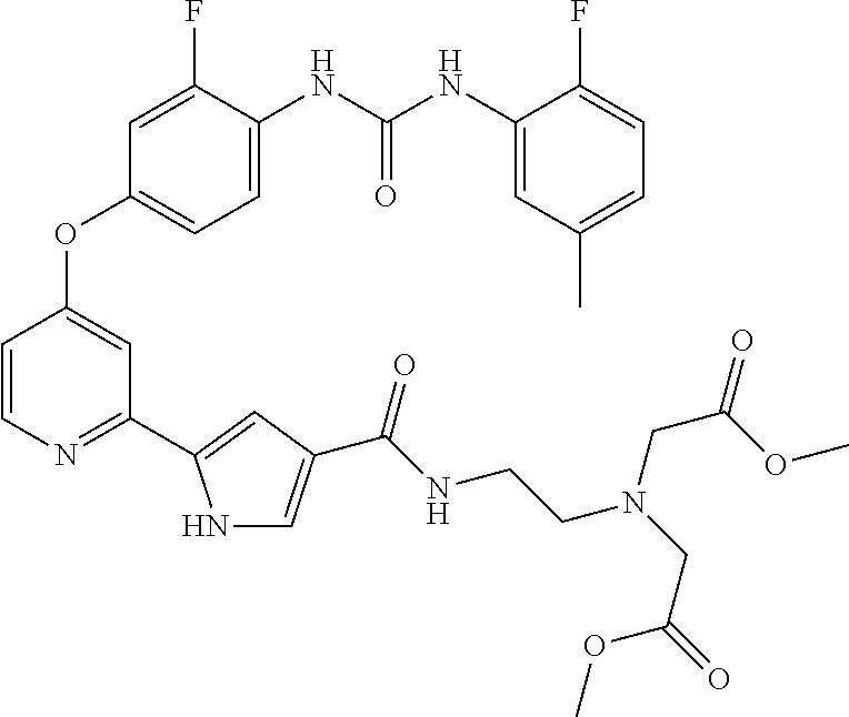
C1=C(NC(NC2=CC(C)=CC=C2F)=O)C(F)=CC(OC2=CC(C3=CC(C(NCCN(CC(=O)OC)CC(=O)OC)=O)=CN3)=NC=C2)=C1
